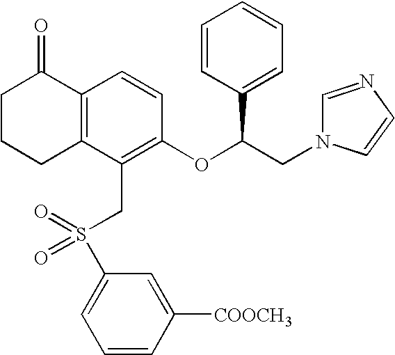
C12=C(C(CS(C3=CC=CC([COOCH3])=C3)(=O)=O)=C(OC(CN3C=NC=C3)C3=CC=CC=C3)C=C1)CCCC2=O
